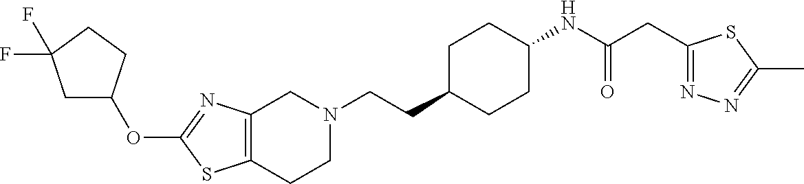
C12=C(CCN(CCC3CCC(NC(CC4=NN=C(C)S4)=O)CC3)C1)SC(OC1CC(F)(F)CC1)=N2
